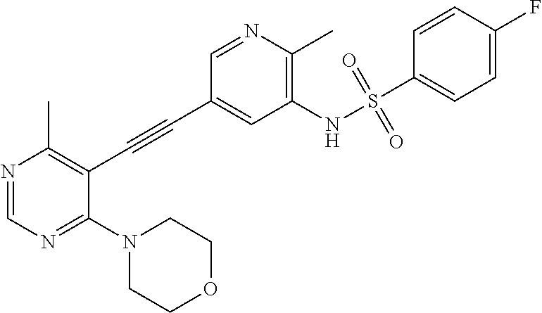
N1=CN=C(N2CCOCC2)C(C#CC2=CC(NS(C3=CC=C(F)C=C3)(=O)=O)=C(C)N=C2)=C1C
